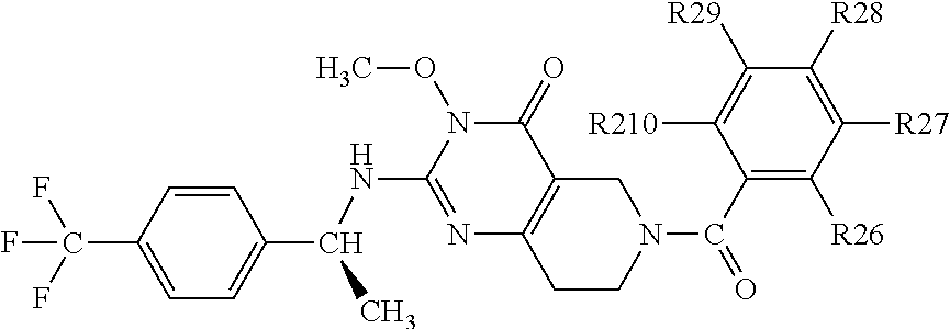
C1=C(C(F)(F)F)C=CC(C(NC2=NC3=C(C(=O)N2OC)CN(C(=O)C2=C([R26])C([R27])=C([R28])C([R29])=C2[R210])CC3)C)=C1
